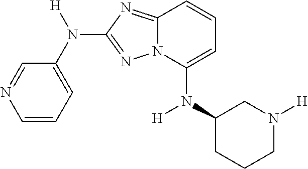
C1=CC=C(N([H])C2=NN3C(=N2)C=CC=C3N(C2CN([H])CCC2)[H])C=N1
